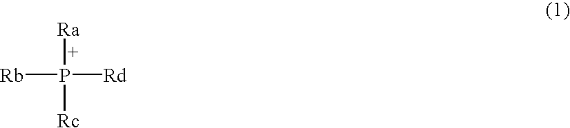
[Ra][P+]([Rb])([Rd])[Rc]
